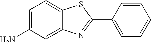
C1=C(N)C=C2C(=C1)SC(C1=CC=CC=C1)=N2
